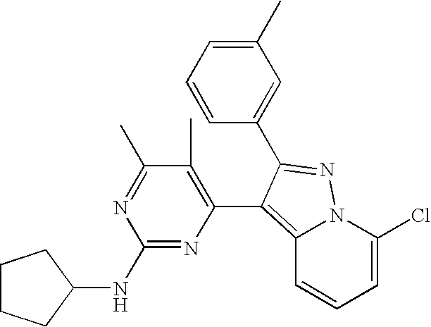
C1=C(Cl)N2C(=C(C3=C(C)C(C)=NC(NC4CCCC4)=N3)C(C3=CC(C)=CC=C3)=N2)C=C1
